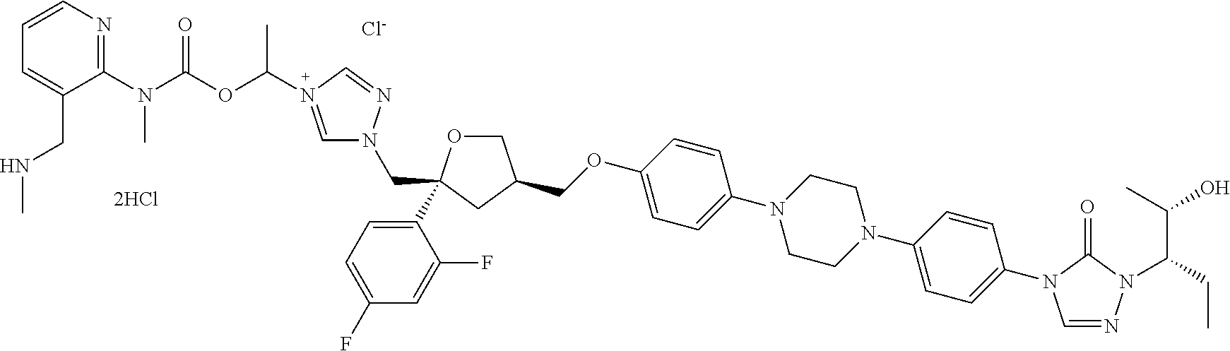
C(OC1=CC=C(N2CCN(C3=CC=C(N4C=NN(C(C(C)O)CC)C4=O)C=C3)CC2)C=C1)C1COC(C2=CC=C(F)C=C2F)(CN2C=N(C(C)OC(N(C3=NC=CC=C3CNC)C)=O)C=N2)C1.[Cl-].[2HCl]
